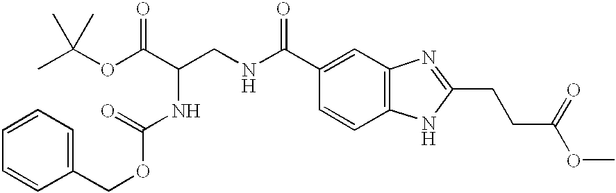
C12=C(C=C(C(NCC(C(OC(C)(C)C)=O)NC(OCC3=CC=CC=C3)=O)=O)C=C1)N=C(CCC(OC)=O)N2
